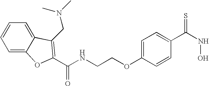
C1=C2C(=CC=C1)C(CN(C)C)=C(C(NCCOC1=CC=C(C(NO)=S)C=C1)=O)O2
